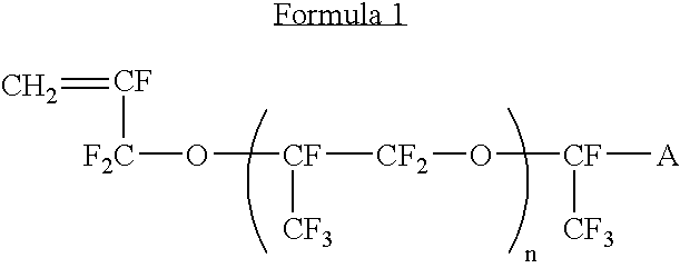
C=[CF][F2C]O[CF]([CF2]O[CF]([A])[CF3])[CF3]
